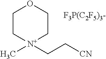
C1C[N+](C)(CC[CN])CCO1
